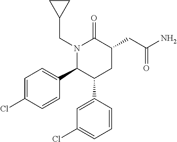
N1(CC2CC2)C(C2=CC=C(Cl)C=C2)C(C2=CC(Cl)=CC=C2)CC(CC(N)=O)C1=O
